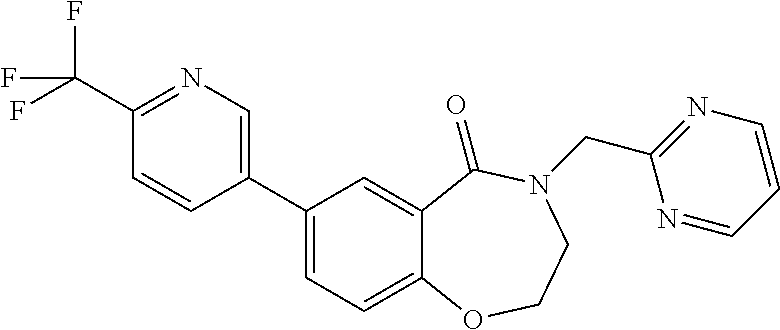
FC(C1=NC=C(C2=CC=C3C(=C2)C(=O)N(CC2=NC=CC=N2)CCO3)C=C1)(F)F
